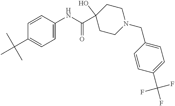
C1=CC(NC(C2(O)CCN(CC3=CC=C(C(F)(F)F)C=C3)CC2)=O)=CC=C1C(C)(C)C
